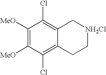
C1([MeO])=C([MeO])C(Cl)=C2C(=C1Cl)C[NH2Cl]CC2
